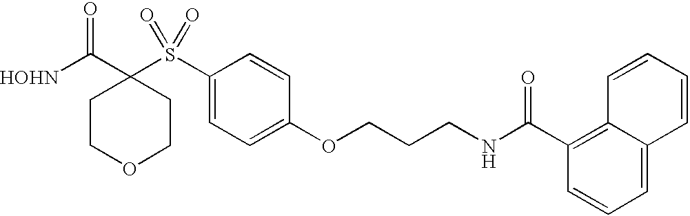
[HOHN]C(C1(S(C2=CC=C(OCCCNC(C3=C4C(=CC=C3)C=CC=C4)=O)C=C2)(=O)=O)CCOCC1)=O
